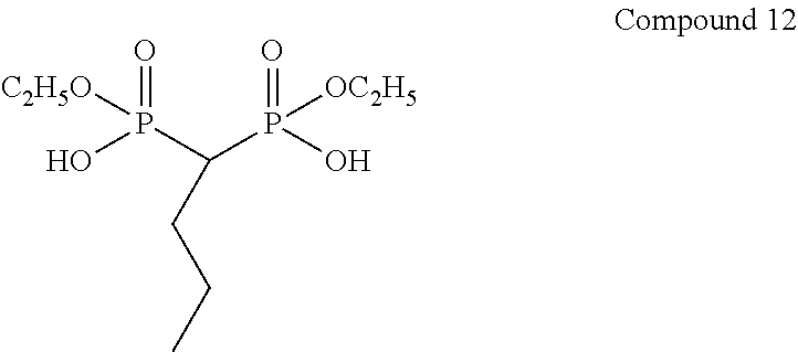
O=P(C(P(O)([OC2H5])=O)CCC)([C2H5O])O
